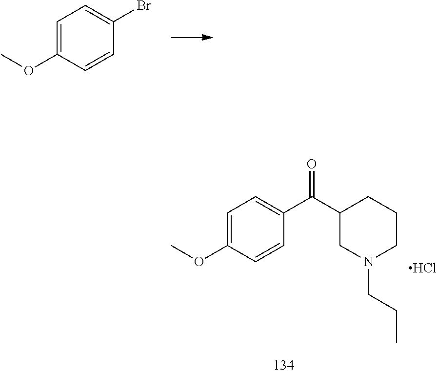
C1=C(OC)C=CC(Br)=C1.C(C1CN(CCC)CCC1)(=O)C1=CC=C(OC)C=C1.Cl
